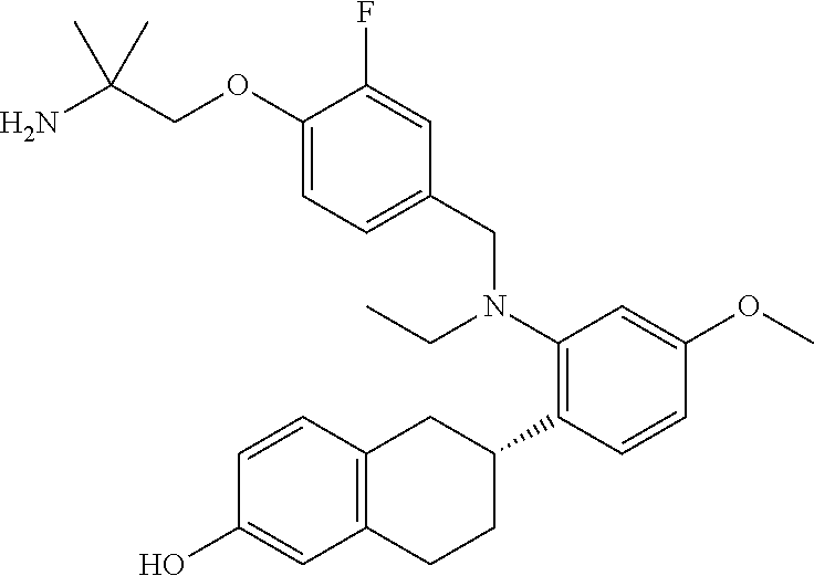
C1(OCC(N)(C)C)=CC=C(CN(C2=C(C3CC4=C(CC3)C=C(O)C=C4)C=CC(OC)=C2)CC)C=C1F
